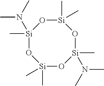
[Si]1(C)(C)O[Si](C)(N(C)C)O[Si](C)(C)O[Si](C)(N(C)C)O1
